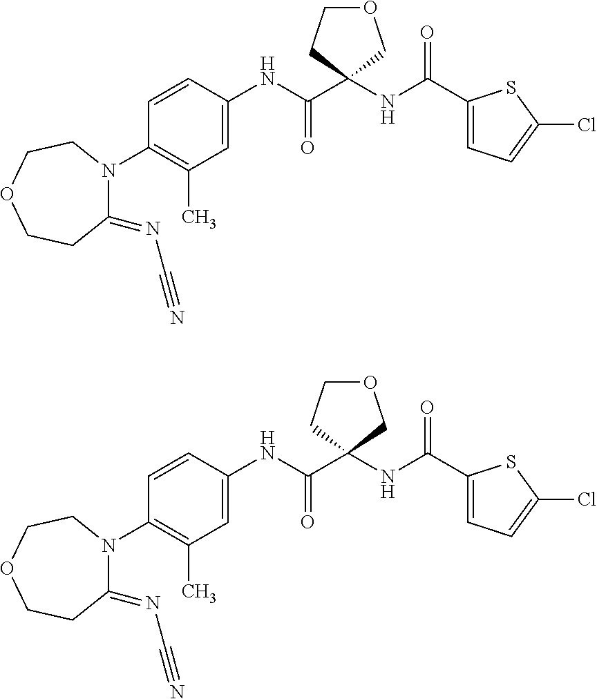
N(C(=O)C1(NC(C2=CC=C(Cl)S2)=O)COCC1)C1=CC(C)=C(N2C(=NC#N)CCOCC2)C=C1.N(C(=O)C1(NC(C2=CC=C(Cl)S2)=O)COCC1)C1=CC(C)=C(N2C(=NC#N)CCOCC2)C=C1
